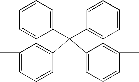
C1(C)=CC=C2C(=C1)C1(C3=C2C=CC(C)=C3)C2=CC=CC=C2C2=C1C=CC=C2
